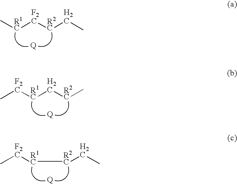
C[R1C][F2C][R2C]CC.[Q].C[R2C]C[R1C][F2C]C.[Q].[R1C]([F2C]C)[R2C]CC.[Q]
